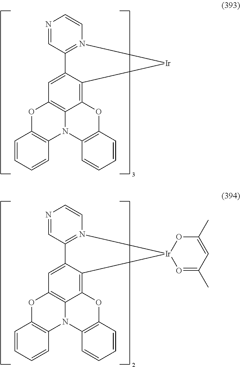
C12=C3C(=C4C(=C1)C1=N(C=CN=C1)[Ir]4)OC1=C(N3C3=C(O2)C=CC=C3)C=CC=C1.C12=C3C(=C4C(=C1)C1=N(C=CN=C1)[Ir]41O=C(C)C=C(C)O1)OC1=C(N3C3=C(O2)C=CC=C3)C=CC=C1
